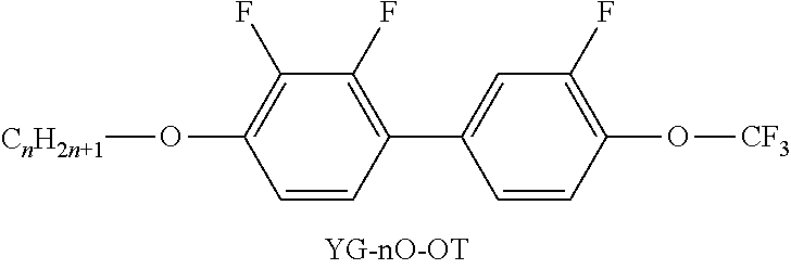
C1(O[CnH2n+1])=C(F)C(F)=C(C2=CC(F)=C(O[CF3])C=C2)C=C1
